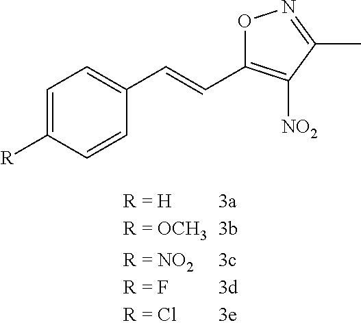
C1=C([R])C=CC(C=CC2=C([NO2])C(C)=NO2)=C1
